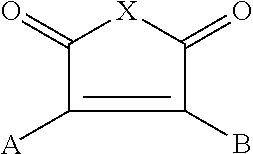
C1(=O)C([A])=C(B)C(=O)[X]1
